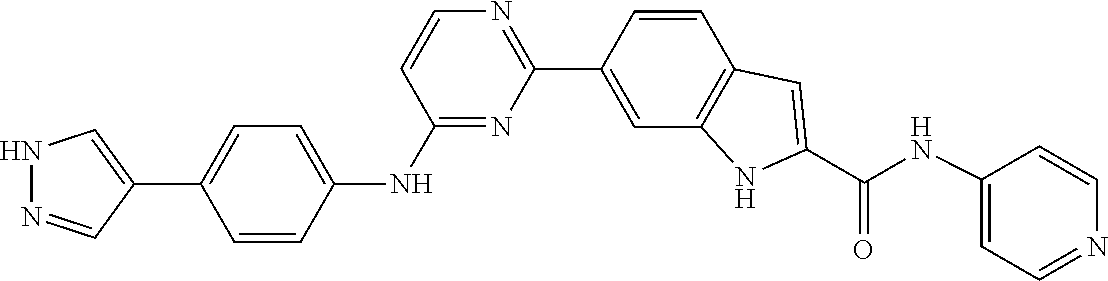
C1(NC(C2=CC3=C(C=C(C4=NC=CC(NC5=CC=C(C6=CNN=C6)C=C5)=N4)C=C3)N2)=O)=CC=NC=C1
